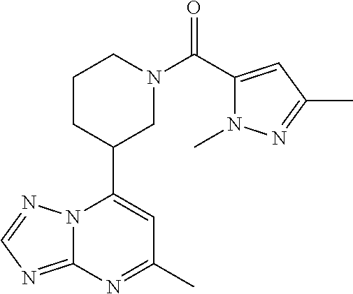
N12C(=NC=N1)N=C(C)C=C2C1CN(C(=O)C2=CC(C)=NN2C)CCC1
